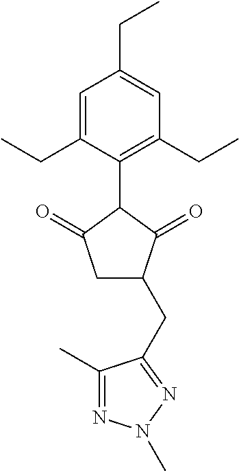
C1=C(CC)C(C2C(=O)CC(CC3=NN(C)N=C3C)C2=O)=C(CC)C=C1CC
